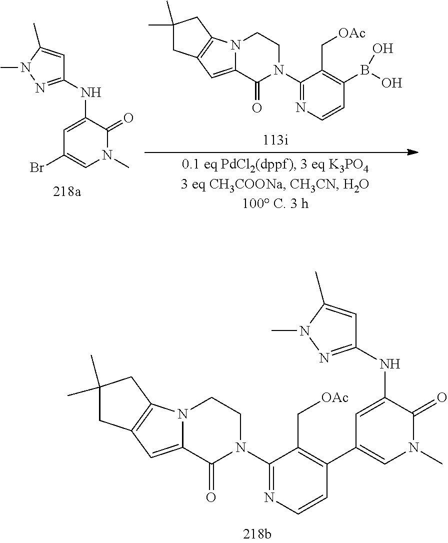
N12C(=CC3=C1CC(C)(C)C3)C(=O)N(C1=NC=CC(C3=CN(C)C(=O)C(NC4=NN(C)C(C)=C4)=C3)=C1C[OAc])CC2.C1(NC2=CC(Br)=CN(C)C2=O)=NN(C)C(C)=C1.N12C(=CC3=C1CC(C)(C)C3)C(=O)N(C1=NC=CC(B(O)O)=C1C[OAc])CC2
